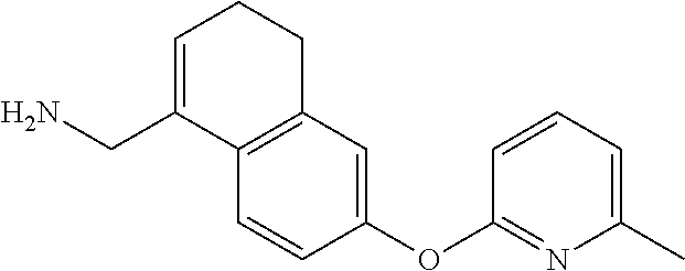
C1=CC(OC2=NC(C)=CC=C2)=CC2=C1C(CN)=CCC2
